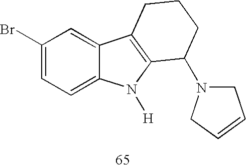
C1N(C2C3=C(C4=CC(Br)=CC=C4N3[H])CCC2)CC=C1
